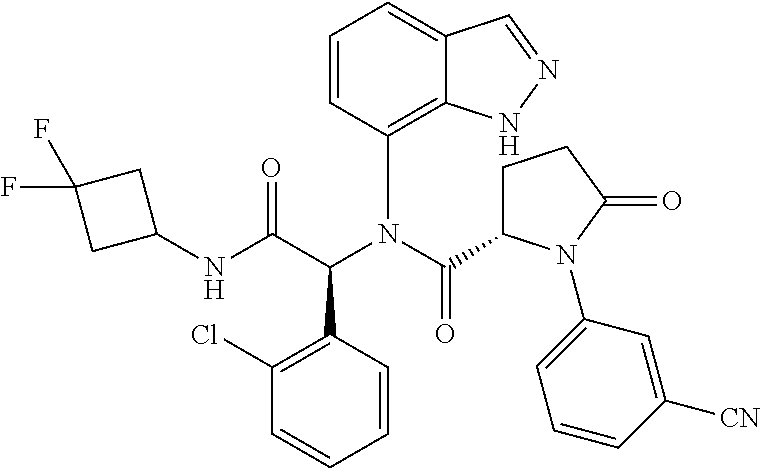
C1=CC(N(C(C2CCC(=O)N2C2=CC=CC([CN])=C2)=O)C(C(NC2CC(F)(F)C2)=O)C2=C(Cl)C=CC=C2)=C2C(=C1)C=NN2
